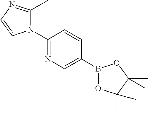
N1(C2=NC=C(B3OC(C)(C)C(C)(C)O3)C=C2)C(C)=NC=C1
